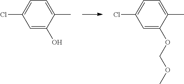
C1=C(O)C(C)=CC=C1Cl.C1=C(OCOC)C(C)=CC=C1Cl
